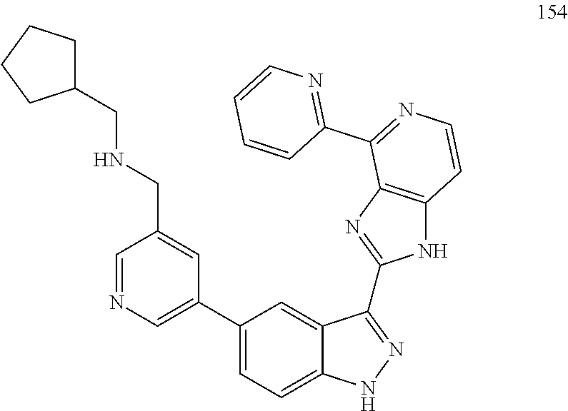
C1=NC=C(C2=CC=C3C(=C2)C(C2=NC4=C(N2)C=CN=C4C2=NC=CC=C2)=NN3)C=C1CNCC1CCCC1
